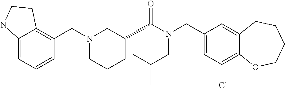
C1(CN(C(=O)C2CCCN(CC3=C4C(=CC=C3)NCC4)C2)CC(C)C)=CC(Cl)=C2C(=C1)CCCCO2
